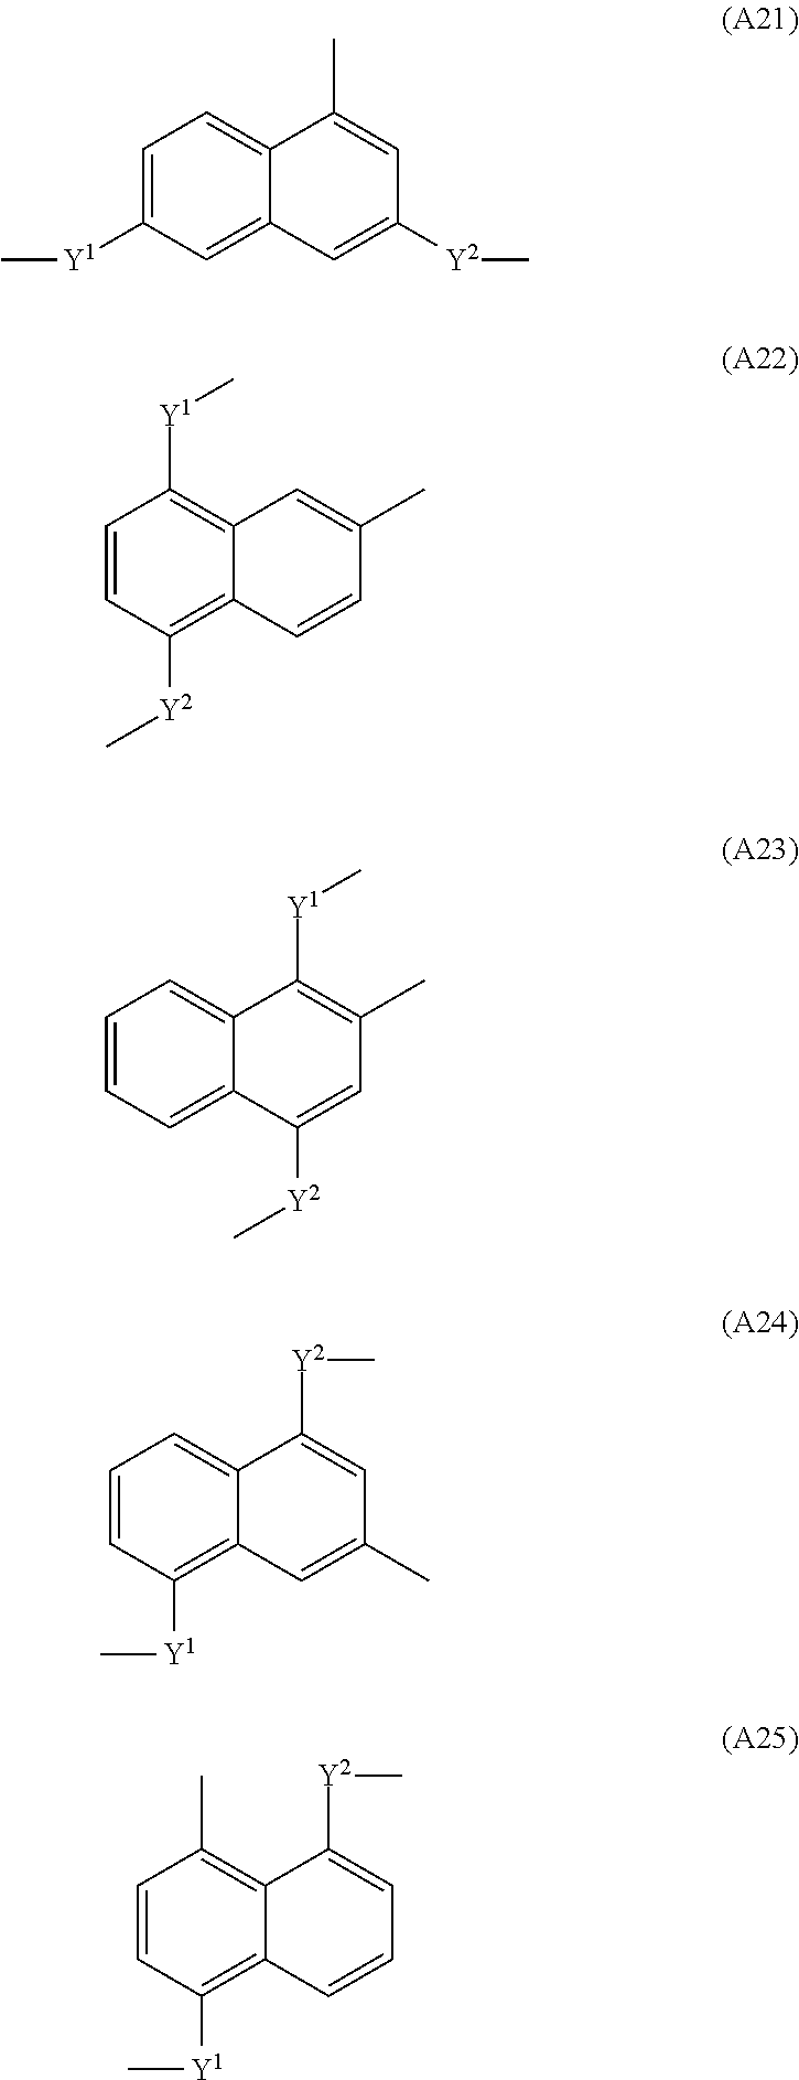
C1=C([Y1]C)C=C2C(=C1)C(C)=CC([Y2]C)=C2.C1=CC([Y2]C)=C2C(=C1[Y1]C)C=C(C)C=C2.C12=CC=CC=C1C([Y2]C)=CC(C)=C2[Y1]C.C12=CC=CC([Y1]C)=C1C=C(C)C=C2[Y2]C.C12=C(C)C=CC([Y1]C)=C1C=CC=C2[Y2]C
